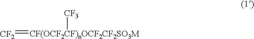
[CF2]=[CF(OCF2CF)nOCF2CF2SO3M][CF3]
